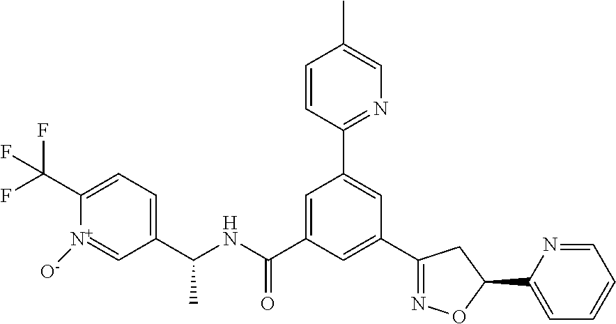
C1=CC(C2=CC(C3=NOC(C4=CC=CC=N4)C3)=CC(C(NC(C3=CC=C(C(F)(F)F)[N+]([O-])=C3)C)=O)=C2)=NC=C1C
